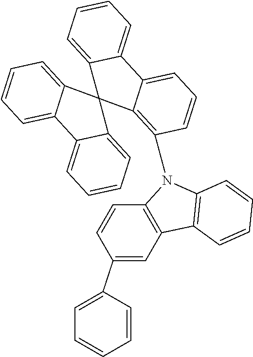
C1(C2=CC3=C(C=C2)N(C2=C4C(=CC=C2)C2=CC=CC=C2C42C4=CC=CC=C4C4=CC=CC=C42)C2=C3C=CC=C2)=CC=CC=C1
